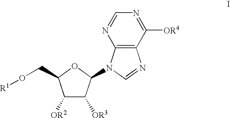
C1([OR2])C([OR3])C(N2C3=C(N=C2)C([OR4])=NC=N3)OC1CO[R1]
